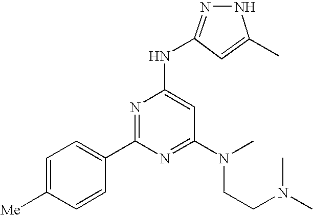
C1=C([Me])C=CC(C2=NC(NC3=NNC(C)=C3)=CC(N(CCN(C)C)C)=N2)=C1
